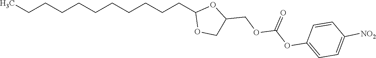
CCCCCCCCCCCC1OCC(COC(OC2=CC=C([NO2])C=C2)=O)O1
